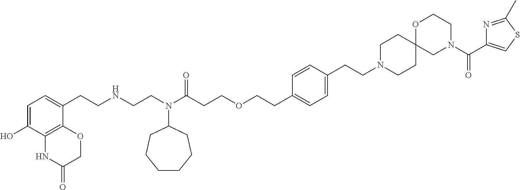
C1=C(O)C2=C(C(CCNCCN(C(CCOCCC3=CC=C(CCN4CCC5(CC4)CN(C(=O)C4=CSC(C)=N4)CCO5)C=C3)=O)C3CCCCCC3)=C1)OCC(=O)N2
